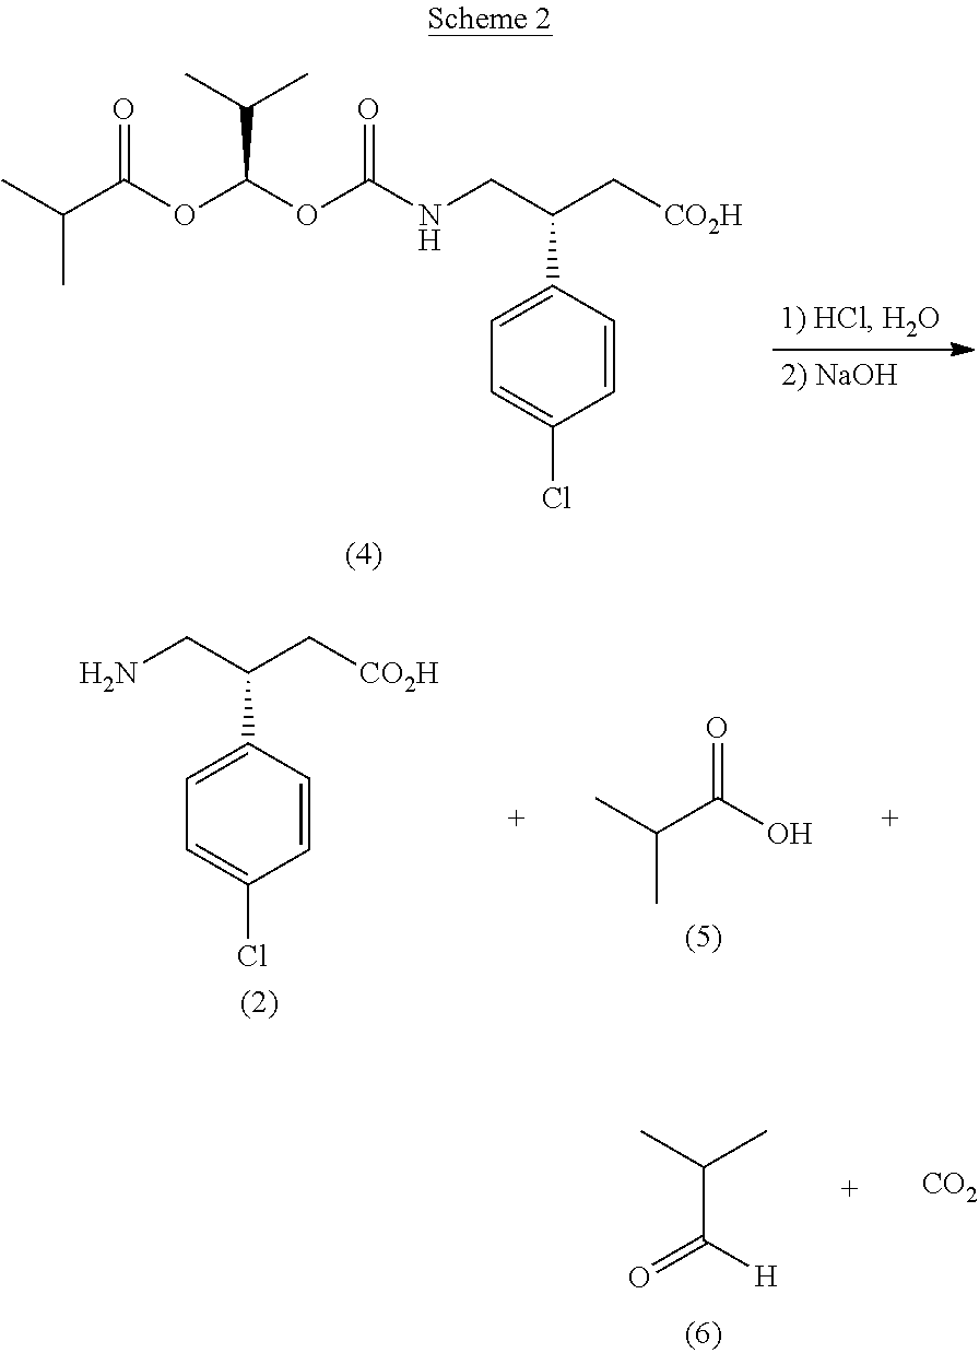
CC(C(OC(OC(NCC(C[CO2H])C1=CC=C(Cl)C=C1)=O)C(C)C)=O)C.NCC(C[CO2H])C1=CC=C(Cl)C=C1.CC(C(O)=O)C.C(C([H])=O)(C)C.[CO2]
